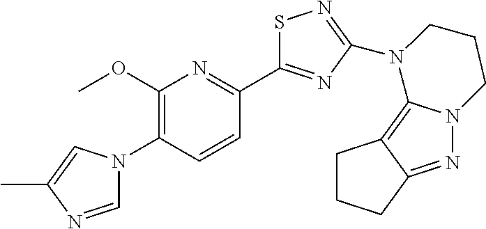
C1=NC(C)=CN1C1=C(OC)N=C(C2=NC(N3C4=C5C(=NN4CCC3)CCC5)=NS2)C=C1
